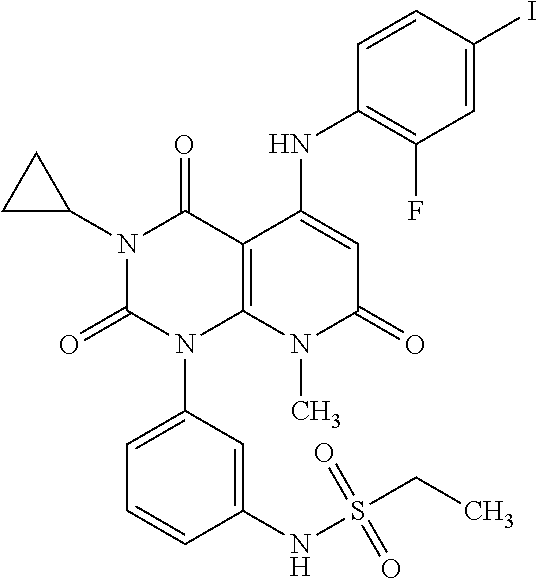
C1(NC2=CC(=O)N(C)C3=C2C(=O)N(C2CC2)C(=O)N3C2=CC=CC(NS(CC)(=O)=O)=C2)=C(F)C=C(I)C=C1
